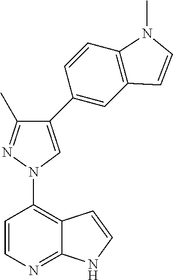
C12=C(N3C=C(C4=CC5=C(C=C4)N(C)C=C5)C(C)=N3)C=CN=C1NC=C2
